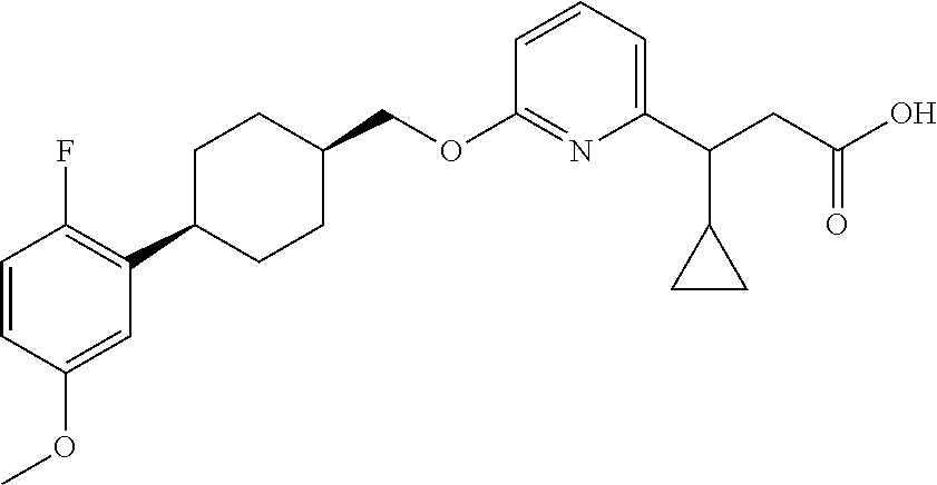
C1=CC(OC)=CC(C2CCC(COC3=NC(C(CC(O)=O)C4CC4)=CC=C3)CC2)=C1F
